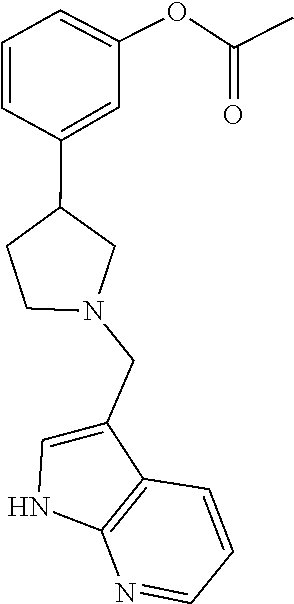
C1(CN2CC(C3=CC(OC(C)=O)=CC=C3)CC2)=CNC2=C1C=CC=N2
